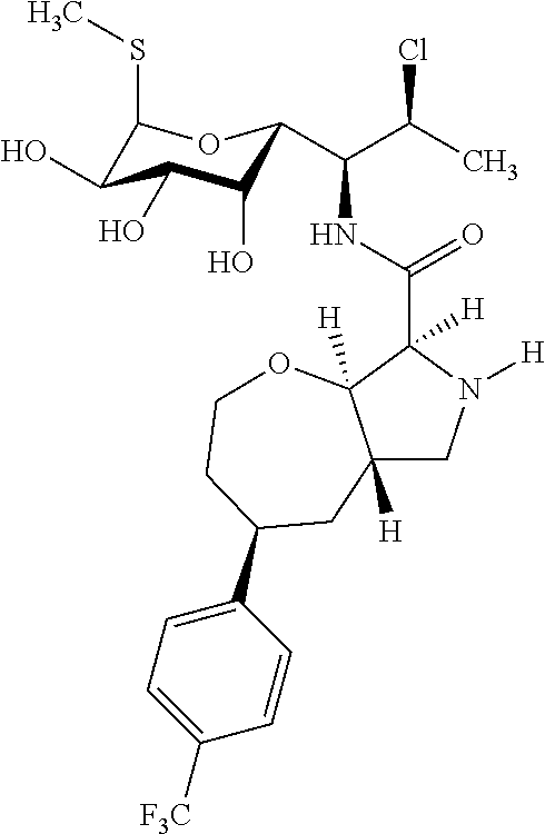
C12([H])CN([H])C(C(NC(C(C)Cl)C3C(O)C(O)C(O)C(SC)O3)=O)([H])C1([H])OCCC(C1=CC=C([F3C])C=C1)C2
